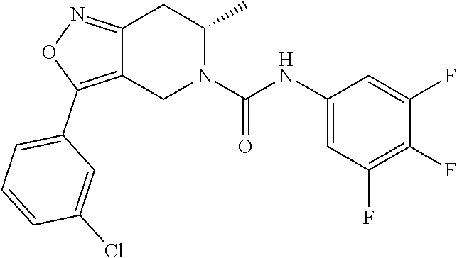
C12=NOC(C3=CC=CC(Cl)=C3)=C1CN(C(NC1=CC(F)=C(F)C(F)=C1)=O)C(C)C2
